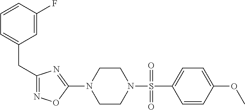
N1=C(CC2=CC=CC(F)=C2)N=C(N2CCN(S(=O)(C3=CC=C(OC)C=C3)=O)CC2)O1
